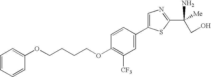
C1(OCCCCOC2=C([CF3])C=C(C3=CN=C(C(N)(CO)[Me])S3)C=C2)=CC=CC=C1
